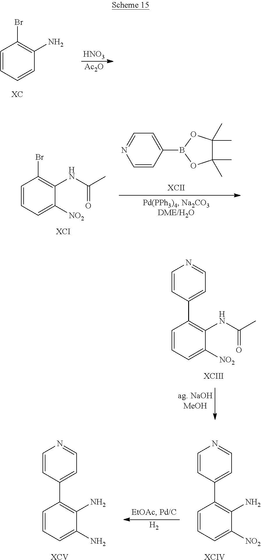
C1=CC=CC(N)=C1Br.[HNO3].[Ac2O].C1=CC=C([NO2])C(NC(C)=O)=C1Br.C1=CC(B2OC(C)(C)C(C)(C)O2)=CC=N1.C1=CC(C2=C(NC(C)=O)C([NO2])=CC=C2)=CC=N1.[XCIII].C1=CC(C2=C(N)C([NO2])=CC=C2)=CC=N1.[XCIV].C1=CC(C2=C(N)C(N)=CC=C2)=CC=N1.[XCV].[H2]
